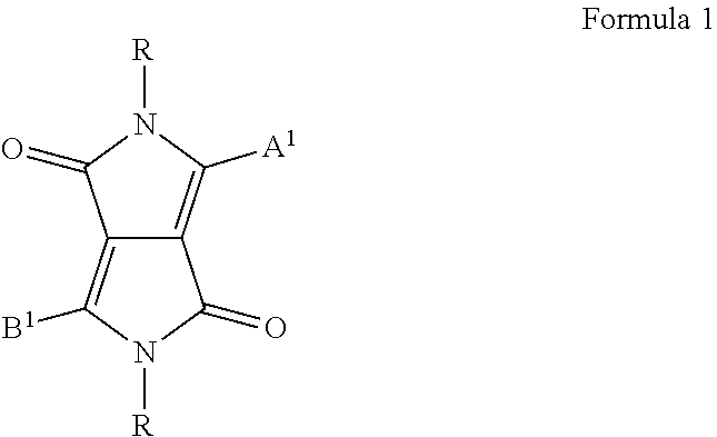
C12=C([B1])N([R])C(=O)C1=C([A1])N([R])C2=O
